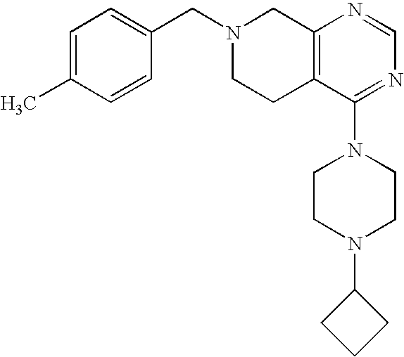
C1(CN2CCC3=C(C2)N=CN=C3N2CCN(C3CCC3)CC2)=CC=C(C)C=C1
